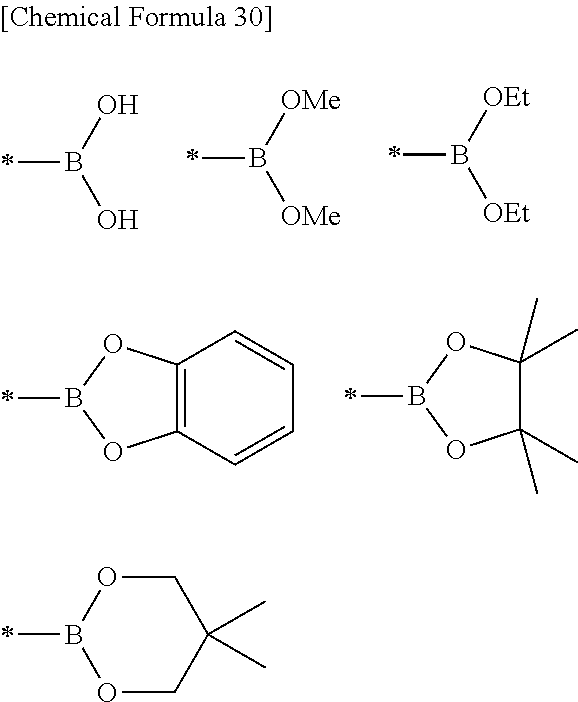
*B(O)O.*B([OMe])[OMe].*B([OEt])[OEt].*B1OC(C)(C)C(C)(C)O1.C12=C(C=CC=C1)OB(*)O2.B1(*)OCC(C)(C)CO1
